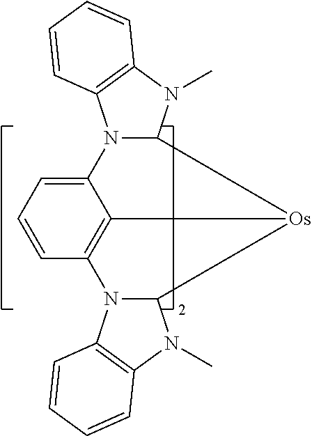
C1=CC=C2C3=C1N1C(N(C)C4=C1C=CC=C4)[Os]3C1N2C2=C(N1C)C=CC=C2
